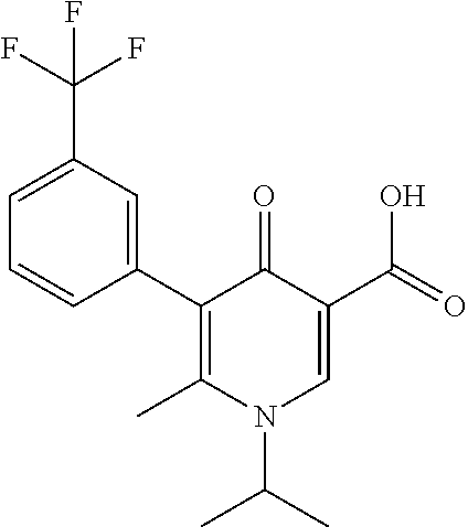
C1(C2=CC(C(F)(F)F)=CC=C2)=C(C)N(C(C)C)C=C(C(=O)O)C1=O
